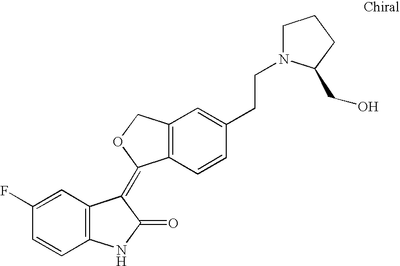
C12=C(C=CC(CCN3CCCC3CO)=C1)C(=C1C3=C(NC1=O)C=CC(F)=C3)OC2
